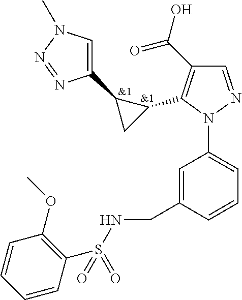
[&1].C1(C(O)=O)=C(C2C(C3=CN(C)N=N3)C2)N(C2=CC=CC(CNS(C3=C(OC)C=CC=C3)(=O)=O)=C2)N=C1.[&1]
